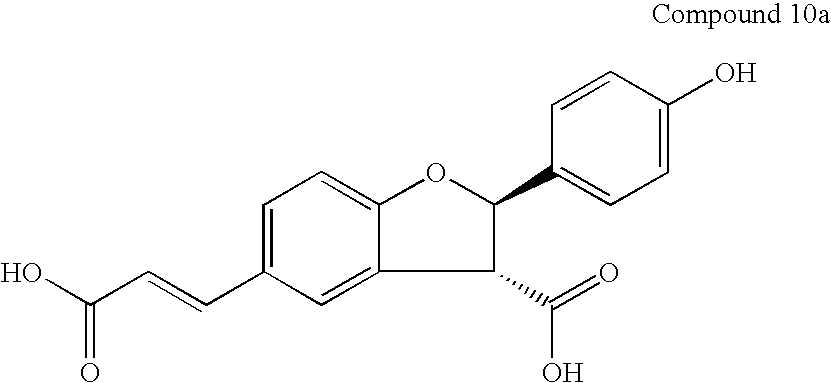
C1(C(=O)O)C(C2=CC=C(O)C=C2)OC2=CC=C(C=CC(O)=O)C=C12
